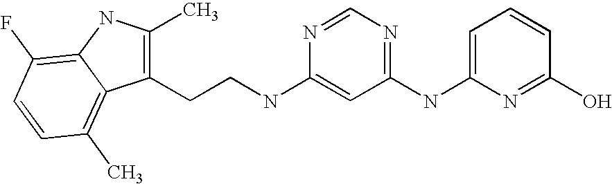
C1(NC2=NC=NC(NCCC3=C(C)NC4=C(F)C=CC(C)=C34)=C2)=CC=CC(O)=N1
